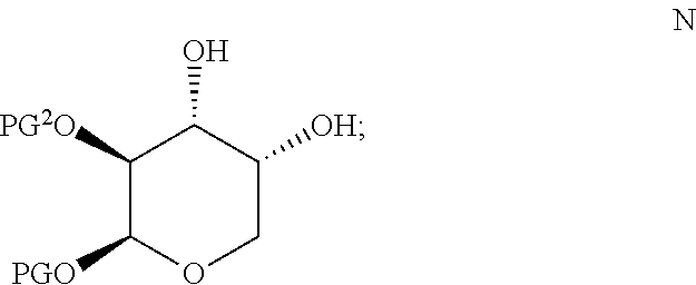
C1([PG2O])C([PGO])OCC([OH])C1O
